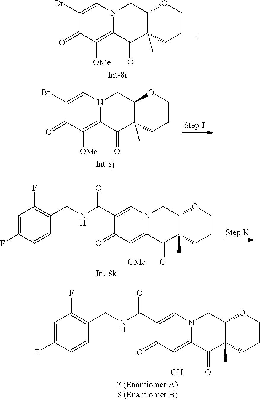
C1(Br)=CN2C(=C([OMe])C1=O)C(=O)C1(C)C(C2)OCCC1.C1(Br)=CN2C(=C([OMe])C1=O)C(=O)C1(C)C(C2)OCCC1.C1(C(NCC2=C(F)C=C(F)C=C2)=O)=CN2C(=C([OMe])C1=O)C(=O)C1(C)C(C2)OCCC1.C1(C(NCC2=C(F)C=C(F)C=C2)=O)=CN2C(=C(O)C1=O)C(=O)C1(C)C(C2)OCCC1
